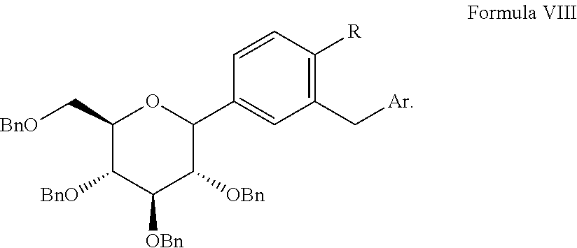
C1(C[Ar])=C([R])C=CC(C2OC(C[BnO])C([BnO])C([OBn])C2[OBn])=C1
